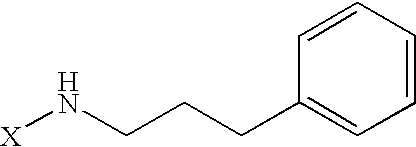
[X]NCCCC1=CC=CC=C1
